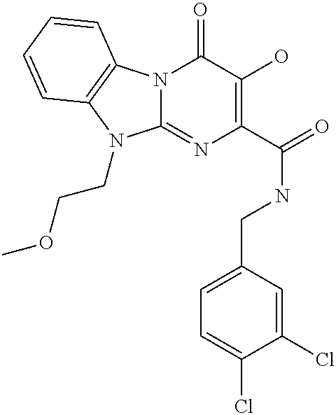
N12C(=NC(C(=O)NCC3=CC=C(Cl)C(Cl)=C3)=C(O)C1=O)N(CCOC)C1=C2C=CC=C1
